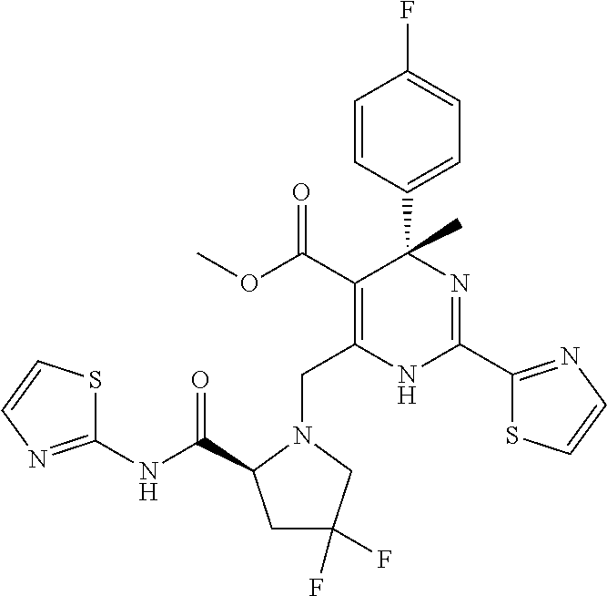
C(C1=C(C(=O)OC)C(C2=CC=C(F)C=C2)(C)N=C(C2=NC=CS2)N1)N1CC(F)(F)CC1C(NC1=NC=CS1)=O
